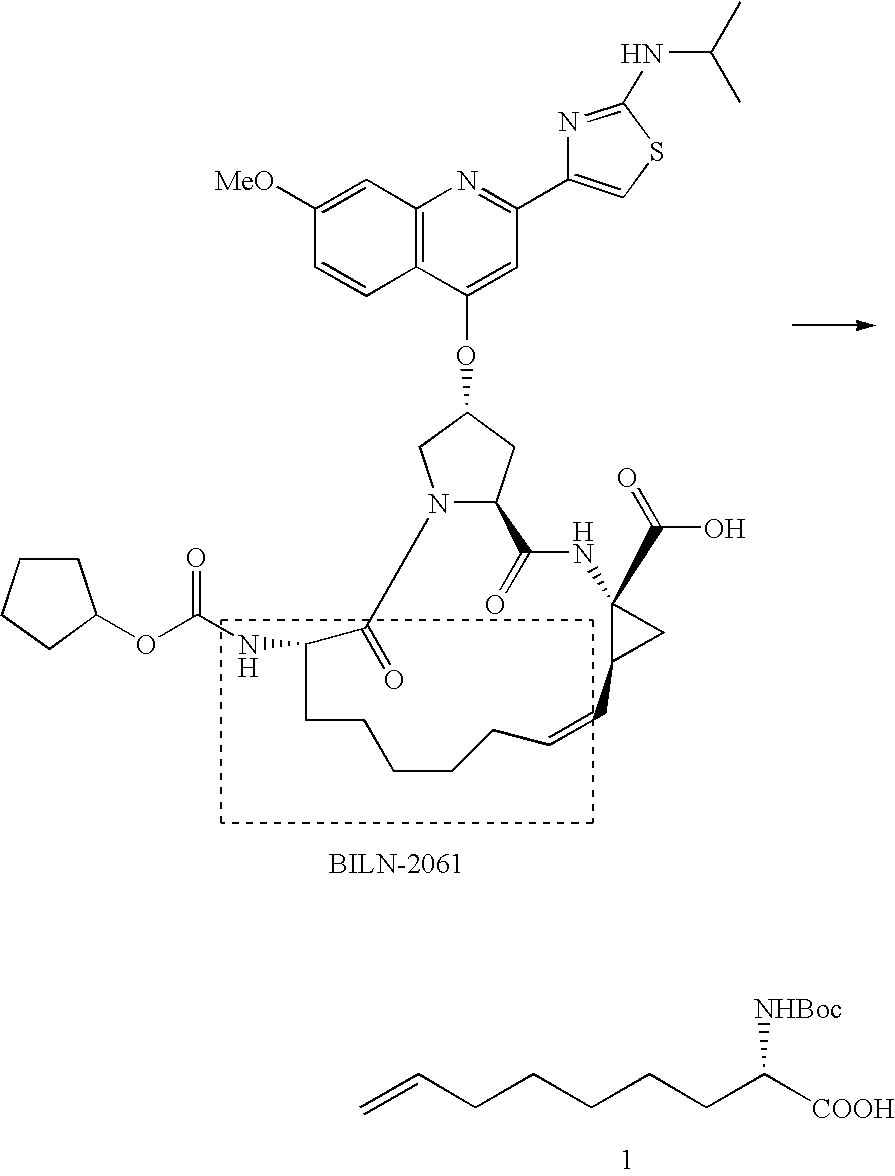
C=CCCCCCC([COOH])[NHBoc].C12=C(C(OC3CN4C(C3)C(=O)NC3(C(=O)O)C(C3)C=CCCCCCC(NC(OC3CCCC3)=O)C4=O)=CC(C3=CSC(NC(C)C)=N3)=N1)C=CC([MeO])=C2
